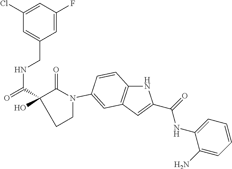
N1C2=C(C=C1C(=O)NC1=CC=CC=C1N)C=C(N1CCC(C(NCC3=CC(Cl)=CC(F)=C3)=O)(O)C1=O)C=C2
